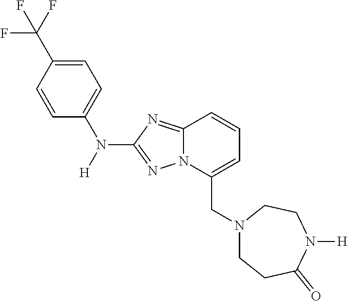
C(C1=CC=CC2=NC(N([H])C3=CC=C(C(F)(F)F)C=C3)=NN12)N1CCC(=O)N([H])CC1
